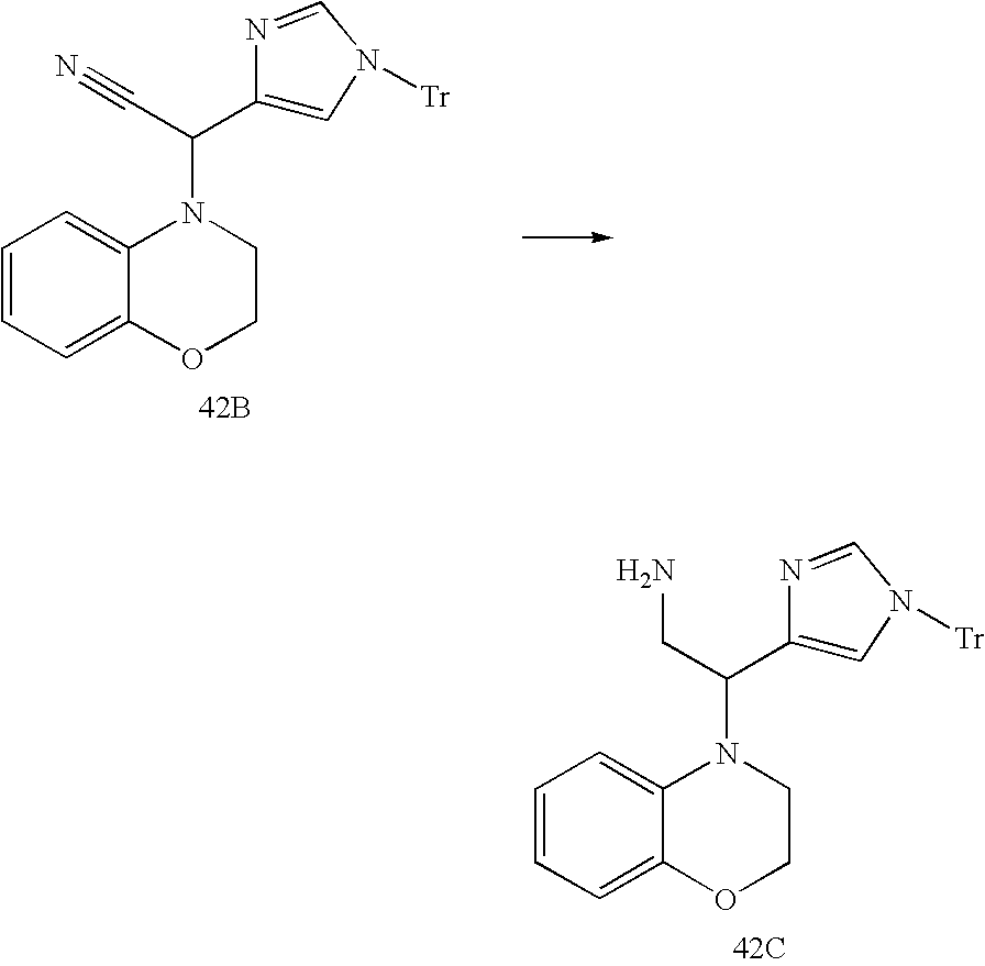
C1=CC=C2C(=C1)OCCN2C(C#N)C1=CN([Tr])C=N1.[42B].C1=CC=C2C(=C1)OCCN2C(CN)C1=CN([Tr])C=N1.[42C]
